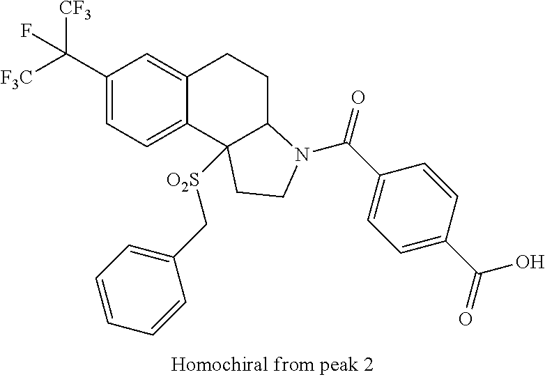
C1(C([F3C])([CF3])F)=CC=C2C(=C1)CCC1C2([O2S]CC2=CC=CC=C2)CCN1C(C1=CC=C(C(=O)O)C=C1)=O
